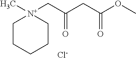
C1C[N+](CC(CC(OC)=O)=O)(C)CCC1.[Cl-]
